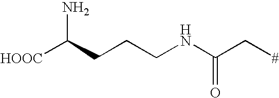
[HOOC]C(CCCNC(C[#])=O)N
